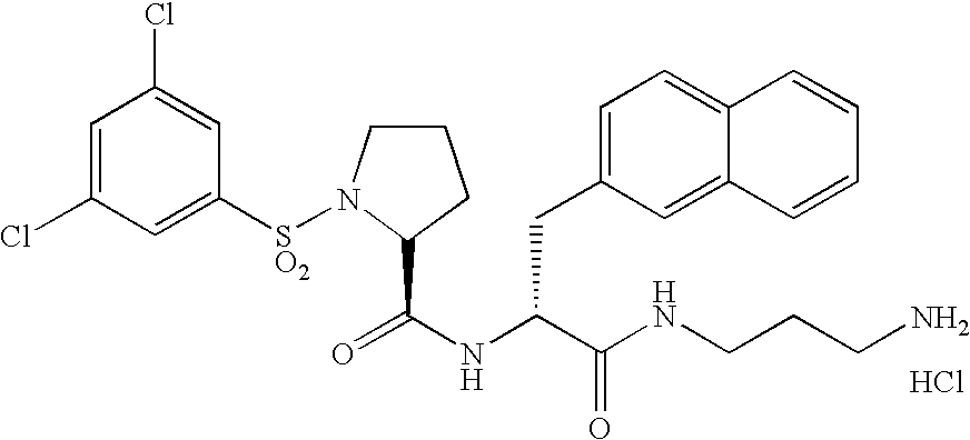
N(C(C(NCCCN)=O)CC1=CC=C2C(=C1)C=CC=C2)C(=O)C1N([SO2]C2=CC(Cl)=CC(Cl)=C2)CCC1.Cl
